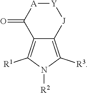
[Y]1[A]C(=O)C2=C([R1])N([R2])C([R3])=C2[J]1
